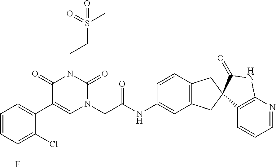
C1=CC(F)=C(Cl)C(C2=CN(CC(NC3=CC4=C(C=C3)CC3(C4)C4=C(N=CC=C4)NC3=O)=O)C(=O)N(CCS(C)(=O)=O)C2=O)=C1
